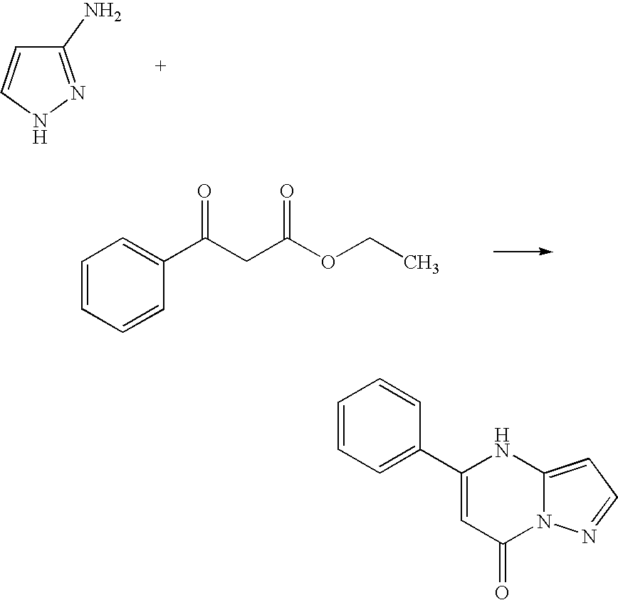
C1(N)=NNC=C1.C1=CC=CC(C(CC(OCC)=O)=O)=C1.C1(C2=CC=CC=C2)=CC(=O)N2C(=CC=N2)N1
